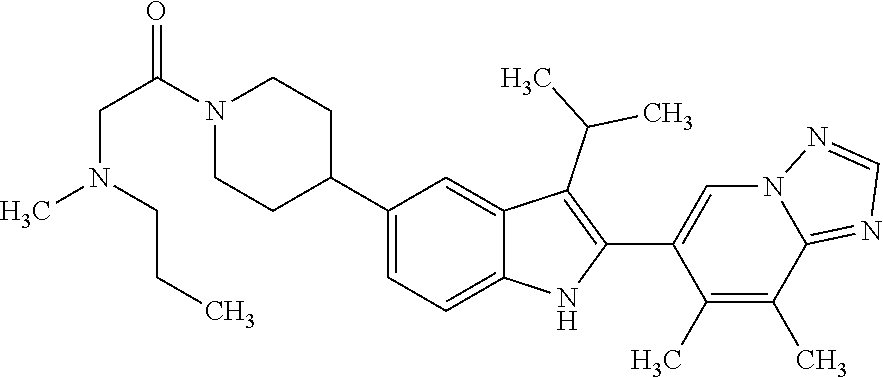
C1(C2CCN(C(CN(CCC)C)=O)CC2)=CC=C2C(=C1)C(C(C)C)=C(C1=CN3C(=NC=N3)C(C)=C1C)N2
